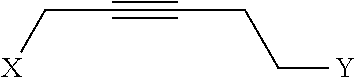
[X]CC#CCC[Y]
